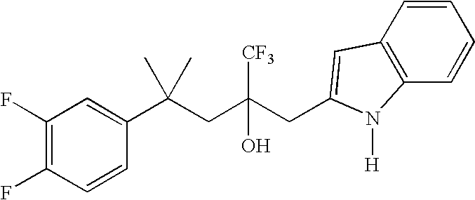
C1(F)=C(F)C=CC(C(CC(CC2=CC3=C(C=CC=C3)N2[H])([CF3])O)(C)C)=C1
